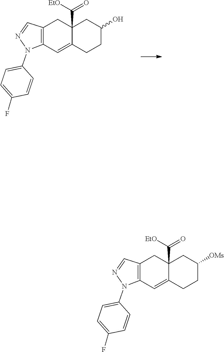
C1=C(N2C3=C(C=N2)CC2(C(=O)[EtO])CC(O)CCC2=C3)C=CC(F)=C1.C1=C(N2C3=C(C=N2)CC2(C(=O)[EtO])CC([OMs])CCC2=C3)C=CC(F)=C1
